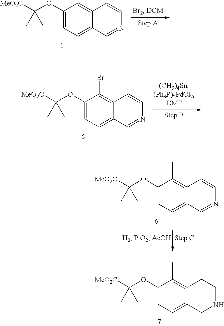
C1(OC([MeO2C])(C)C)=CC=C2C(=C1)C=CN=C2.C1(OC([MeO2C])(C)C)=CC=C2C(=C1Br)C=CN=C2.C1(OC([MeO2C])(C)C)=CC=C2C(=C1C)CCNC2.C1(OC([MeO2C])(C)C)=CC=C2C(=C1C)C=CN=C2
